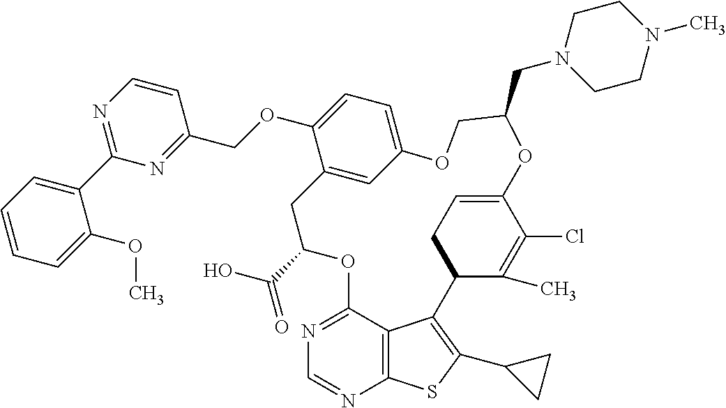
C1=C2C=C(C(OCC3=NC(C4=CC=CC=C4OC)=NC=C3)=C1)CC(C(=O)O)OC1=NC=NC3=C1C(=C(C1CC1)S3)C1C(C)=C(Cl)C(=CC1)OC(CN1CCN(C)CC1)CO2
